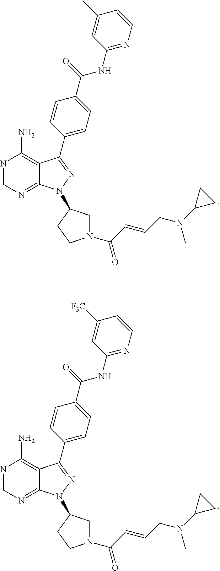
N1=CN=C2C(=C1N)C(C1=CC=C(C(NC3=NC=CC(C)=C3)=O)C=C1)=NN2C1CN(C(C=CCN(C2CC2)C)=O)CC1.N1=CN=C2C(=C1N)C(C1=CC=C(C(NC3=NC=CC([F3C])=C3)=O)C=C1)=NN2C1CN(C(C=CCN(C2CC2)C)=O)CC1
